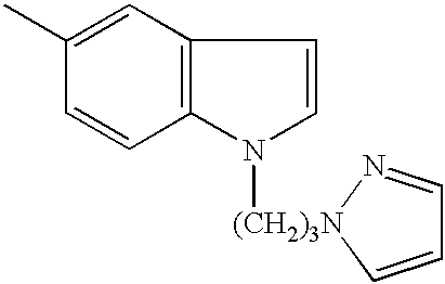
C12=C(C=C(C)C=C1)C=CN2[(CH2)3N]1N=CC=C1
